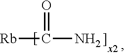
[Rb]C(=O)N
